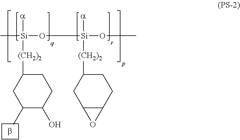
C[Si](O[Si](OC)([(CH2)2]C1CC2C(CC1)O2)[a])([(CH2)2]C1CC(C)C(O)CC1)[a]
